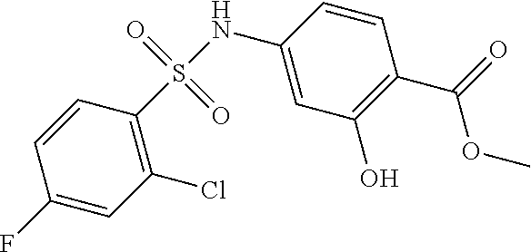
C1(S(NC2=CC(O)=C(C(=O)OC)C=C2)(=O)=O)=C(Cl)C=C(F)C=C1
